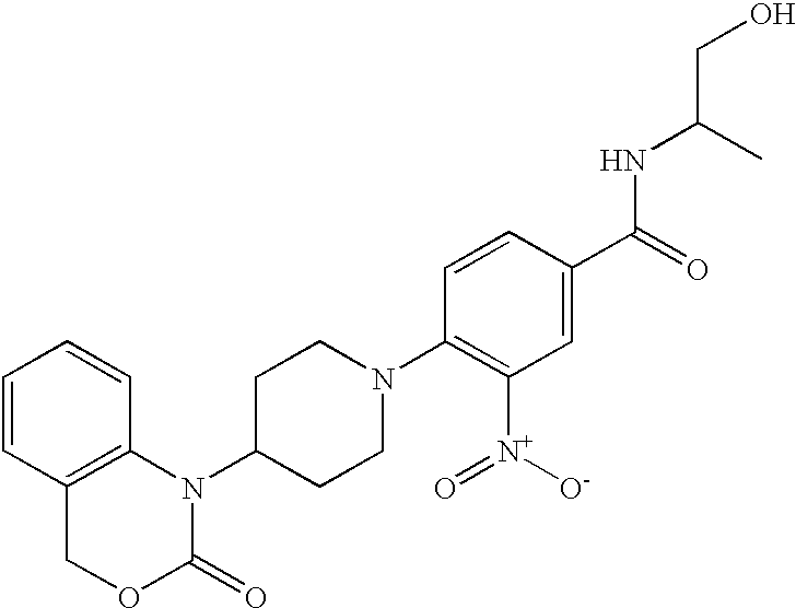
C1=CC2=C(C=C1)N(C1CCN(C3=C([N+](=O)[O-])C=C(C(=O)NC(C)CO)C=C3)CC1)C(=O)OC2
